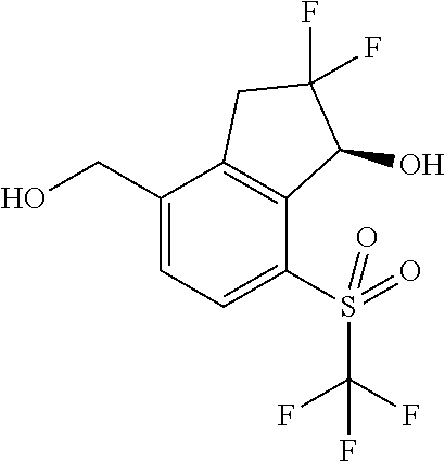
C(C1=CC=C(S(C(F)(F)F)(=O)=O)C2=C1CC(F)(F)C2O)O
